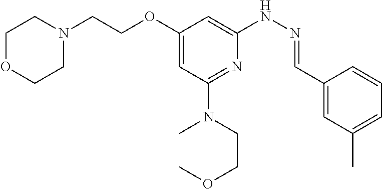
C1N(CCOC2=CC(N(C)CCOC)=NC(NN=CC3=CC(C)=CC=C3)=C2)CCOC1
